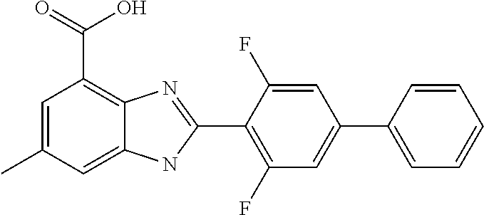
C1=C(C)C=C2C(=C1C(=O)O)N=C(C1=C(F)C=C(C3=CC=CC=C3)C=C1F)N2
